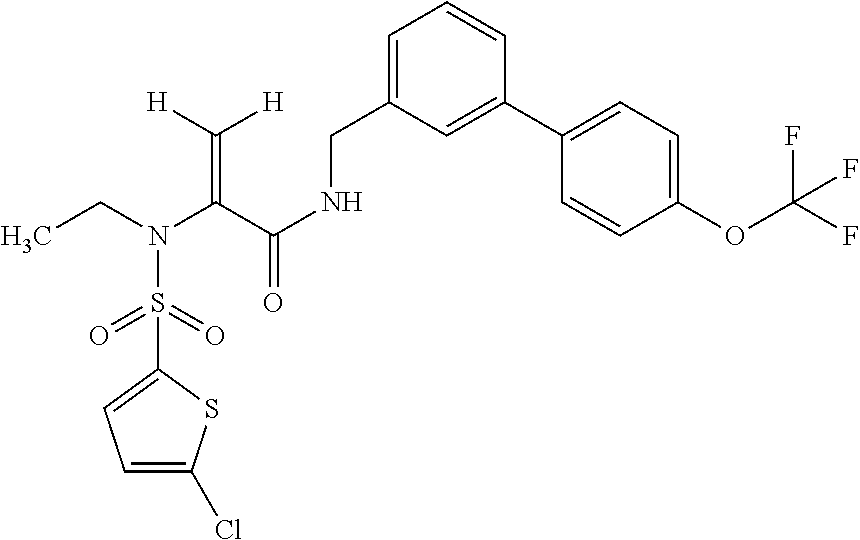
CCN(C(C(NCC1=CC=CC(C2=CC=C(OC(F)(F)F)C=C2)=C1)=O)=C([H])[H])S(=O)(=O)C1=CC=C(Cl)S1
